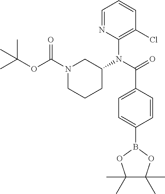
C1=NC(N(C(=O)C2=CC=C(B3OC(C)(C)C(C)(C)O3)C=C2)C2CN(C(OC(C)(C)C)=O)CCC2)=C(Cl)C=C1
